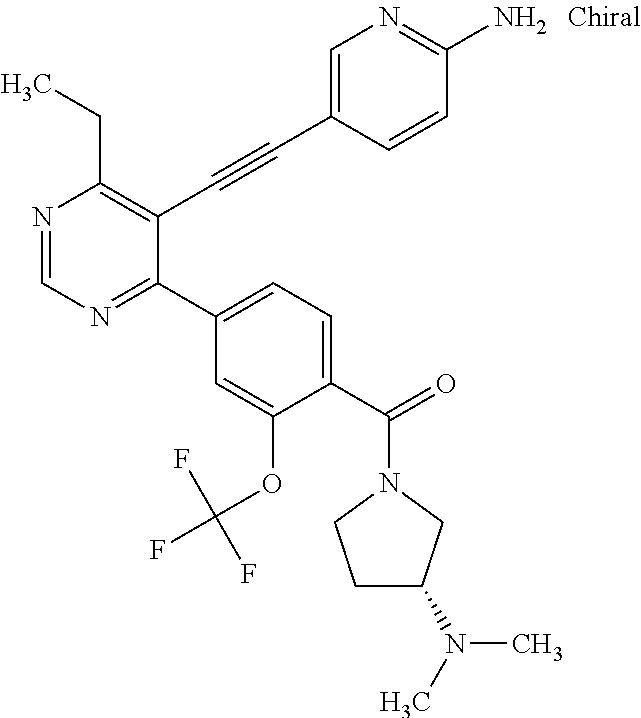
N1=CN=C(C2=CC=C(C(=O)N3CC(N(C)C)CC3)C(OC(F)(F)F)=C2)C(C#CC2=CN=C(N)C=C2)=C1CC
